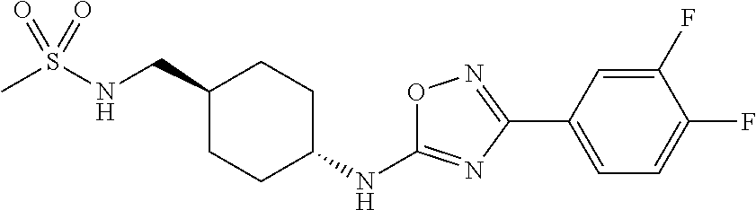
C1(CNS(C)(=O)=O)CCC(NC2=NC(C3=CC=C(F)C(F)=C3)=NO2)CC1
